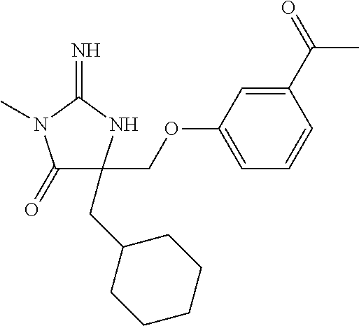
C1(=O)C(CC2CCCCC2)(COC2=CC=CC(C(=O)C)=C2)NC(=N)N1C
